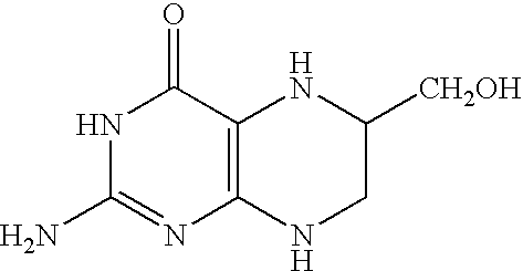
N1C(N)=NC2=C(C1=O)NC([CH2OH])CN2
